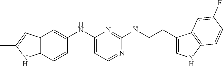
C12=C(C=CC(NC3=CC=NC(NCCC4=CNC5=C4C=C(F)C=C5)=N3)=C1)NC(C)=C2
